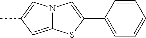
C1=CC(C2=CN3C(=CC(C)=C3)S2)=CC=C1
